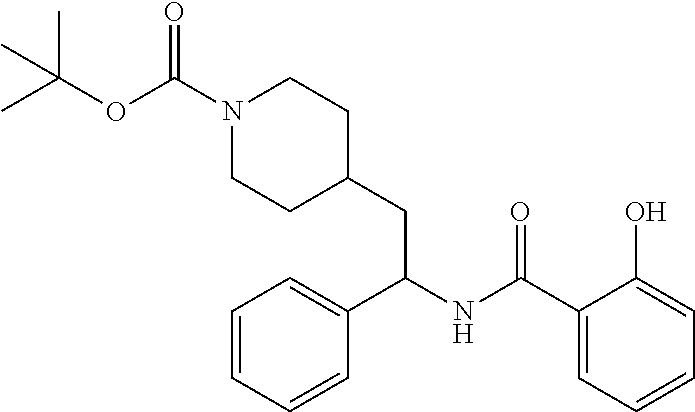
C1=CC=CC=C1C(CC1CCN(C(=O)OC(C)(C)C)CC1)NC(C1=CC=CC=C1O)=O
